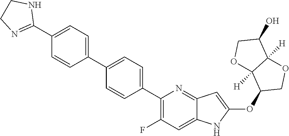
C1(C2=CC=C(C3=C(F)C=C4C(=N3)C=C(OC3COC5([H])C3([H])OCC5O)N4)C=C2)=CC=C(C2=NCCN2)C=C1
